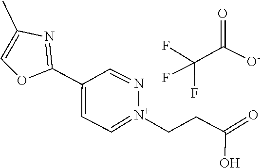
CC1=COC(C2=CC=[N+](CCC(O)=O)N=C2)=N1.FC(F)(F)C(=O)[O-]
